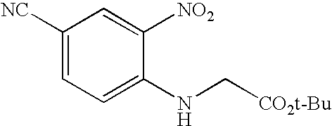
C1([NC])=CC=C(NC[CO2t-Bu])C([NO2])=C1
